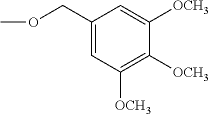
COCC1=CC([OCH3])=C([OCH3])C([OCH3])=C1
